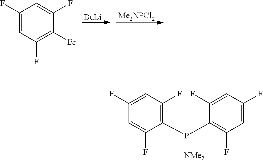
C1(Br)=C(F)C=C(F)C=C1F.[BuLi].[Me2NPCl2].C1(P([NMe2])C2=C(F)C=C(F)C=C2F)=C(F)C=C(F)C=C1F
